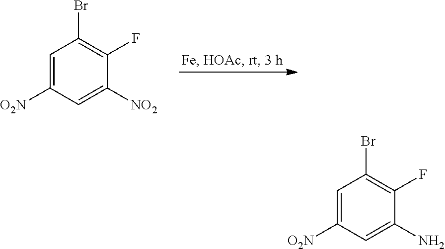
C1=C([O2N])C=C([NO2])C(F)=C1Br.C1=C([O2N])C=C(N)C(F)=C1Br
